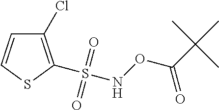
C1=CSC(S(NOC(C(C)(C)C)=O)(=O)=O)=C1Cl
